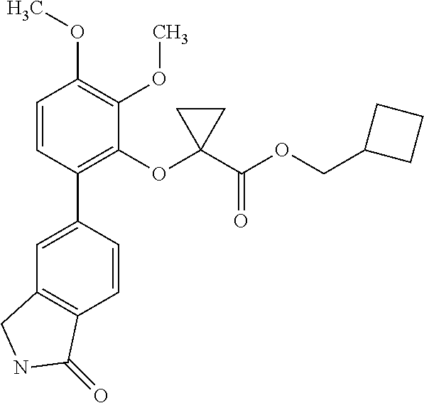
C1=C(C2=C(OC3(C(OCC4CCC4)=O)CC3)C(OC)=C(OC)C=C2)C=CC2=C1CNC2=O
